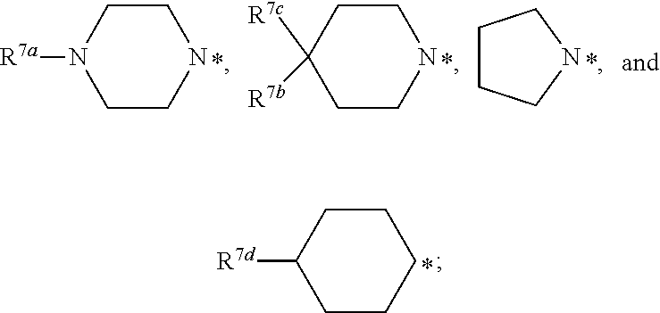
C1([R7c])([R7b])CCNCC1.C1CCNC1.[R7a]N1CCNCC1.C1CCCCC1[R7d]
